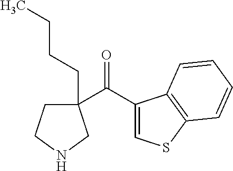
C1(C(=O)C2(CCCC)CCNC2)=CSC2=C1C=CC=C2
